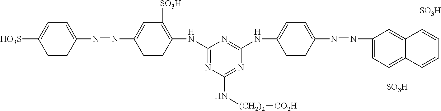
C1=CC(N=NC2=CC([SO3H])=C(NC3=NC(N[(CH2)2][CO2H])=NC(NC4=CC=C(N=NC5=CC([SO3H])=C6C(=C5)C([SO3H])=CC=C6)C=C4)=N3)C=C2)=CC=C1[HO3S]
